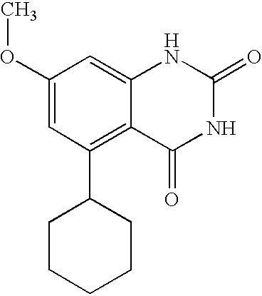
C1(OC)=CC(C2CCCCC2)=C2C(=C1)NC(=O)NC2=O
